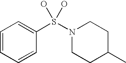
C1=CC=CC(S(N2CCC(C)CC2)(O)O)=C1
